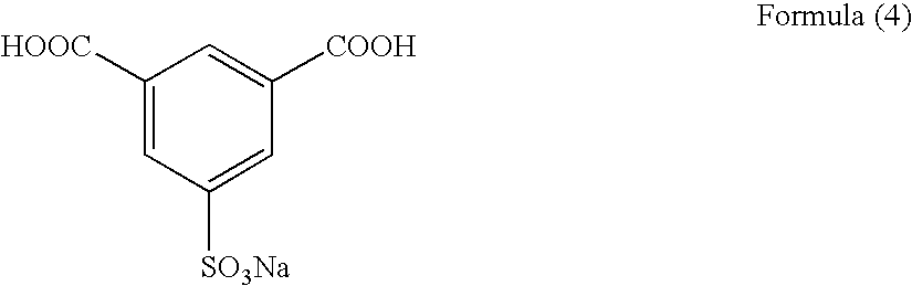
C1([HOOC])=CC([SO3Na])=CC([COOH])=C1
